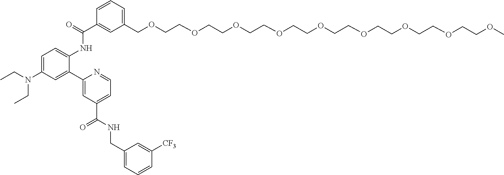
C1=C(N(CC)CC)C=C(C2=CC(C(NCC3=CC=CC([CF3])=C3)=O)=CC=N2)C(NC(C2=CC(COCCOCCOCCOCCOCCOCCOCCOCCOC)=CC=C2)=O)=C1
